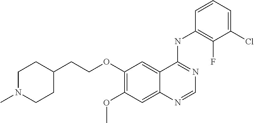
C1(OCCC2CCN(C)CC2)=C(OC)C=C2C(=C1)C(NC1=C(F)C(Cl)=CC=C1)=NC=N2
